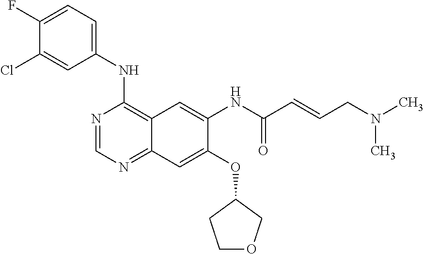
C1(NC2=C3C(=NC=N2)C=C(OC2CCOC2)C(NC(=O)C=CCN(C)C)=C3)=CC=C(F)C(Cl)=C1
